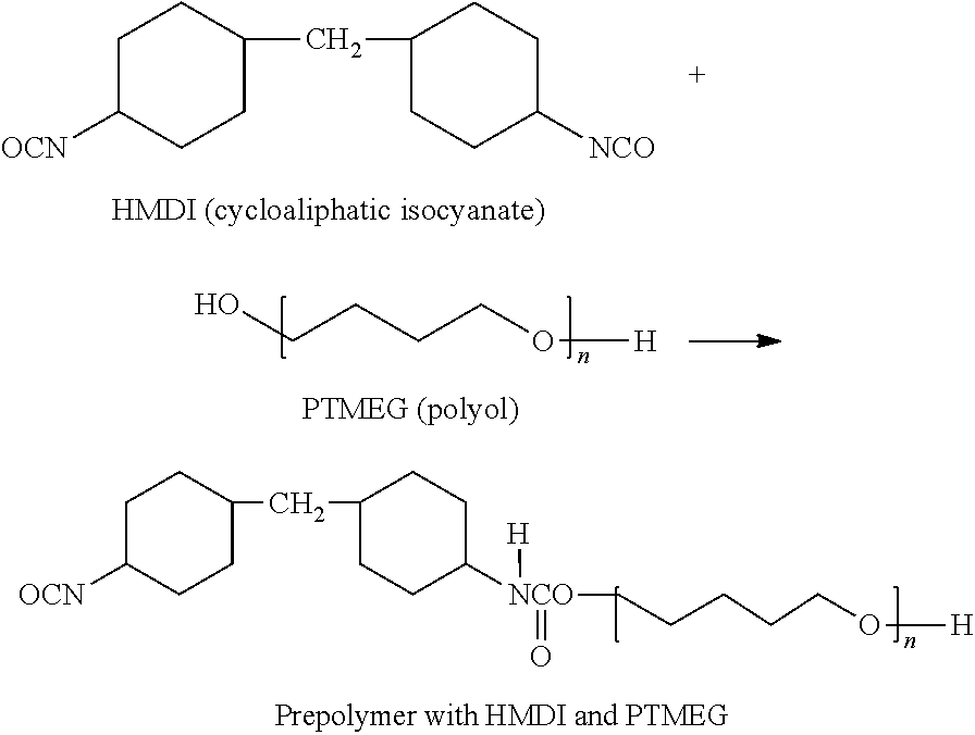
C1C([OCN])CCC(CC2CCC([NCO])CC2)C1.C1C([OCN])CCC(CC2CCC([NCO](CCCCCO[H])([H])=O)CC2)C1.C(CCCO[H])O
